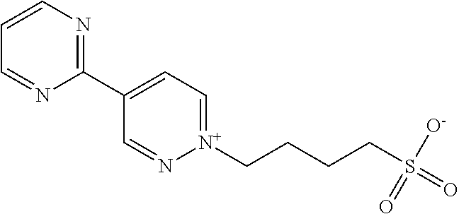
C1=CN=C(C2=CC=[N+](CCCCS(=O)([O-])=O)N=C2)N=C1
